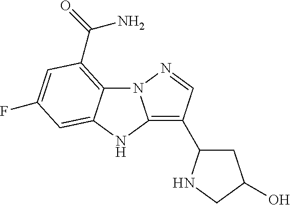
N12C3=C(C(N)=O)C=C(F)C=C3NC1=C(C1CC(O)CN1)C=N2
